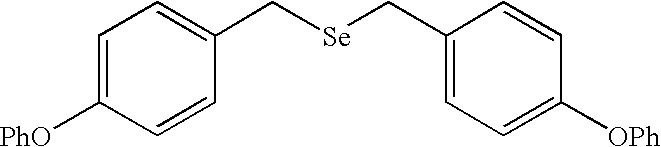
C1=C([PhO])C=CC(C[Se]CC2=CC=C([OPh])C=C2)=C1
